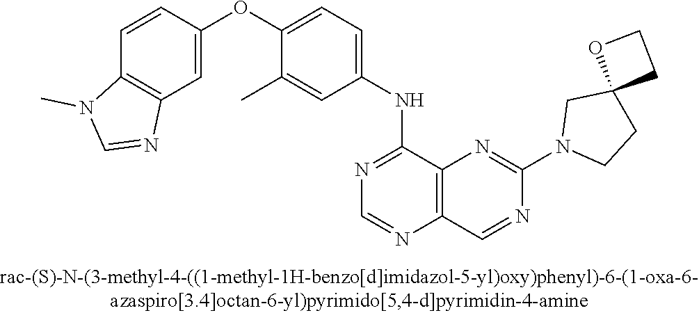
C1=CC(OC2=CC=C(NC3=NC=NC4=C3N=C(N3CCC5(C3)CCO5)N=C4)C=C2C)=CC2=C1N(C)C=N2
